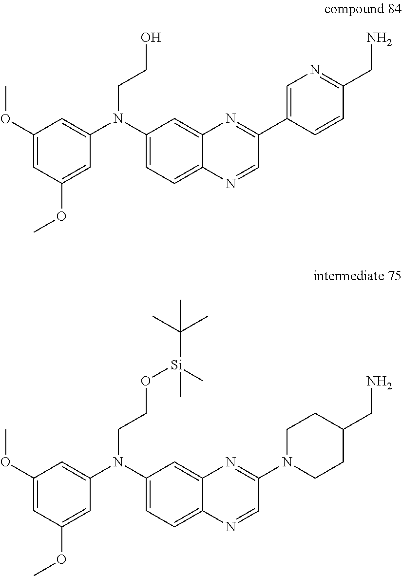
C1=C(N(C2=CC=C3C(=C2)N=C(C2=CN=C(CN)C=C2)C=N3)CCO)C=C(OC)C=C1OC.C1=C(N(C2=CC=C3C(=C2)N=C(N2CCC(CN)CC2)C=N3)CCO[Si](C)(C(C)(C)C)C)C=C(OC)C=C1OC
